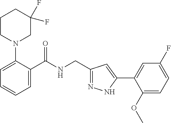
C1=C(N2CC(F)(F)CCC2)C(C(NCC2=NNC(C3=CC(F)=CC=C3OC)=C2)=O)=CC=C1
